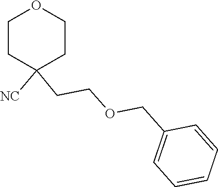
C1CC([NC])(CCOCC2=CC=CC=C2)CCO1
